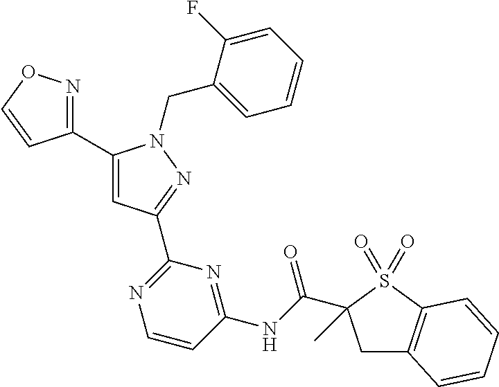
C1(C2=NOC=C2)=CC(C2=NC=CC(NC(=O)C3(C)CC4=C(S3(=O)=O)C=CC=C4)=N2)=NN1CC1=CC=CC=C1F
